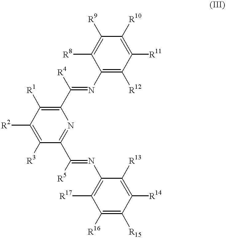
[R2]C1=C([R3])C(C(=NC2=C([R17])C([R16])=C([R15])C([R14])=C2[R13])[R5])=NC(C(=NC2=C([R12])C([R11])=C([R10])C([R9])=C2[R8])[R4])=C1[R1]
